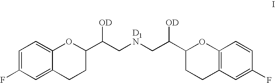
C1=C(F)C=C2C(=C1)OC(C([OD])C[D1N]CC([OD])C1CCC3=C(O1)C=CC(F)=C3)CC2
